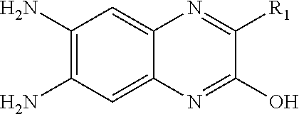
C1(N)=C(N)C=C2C(=C1)N=C([R1])C(O)=N2
